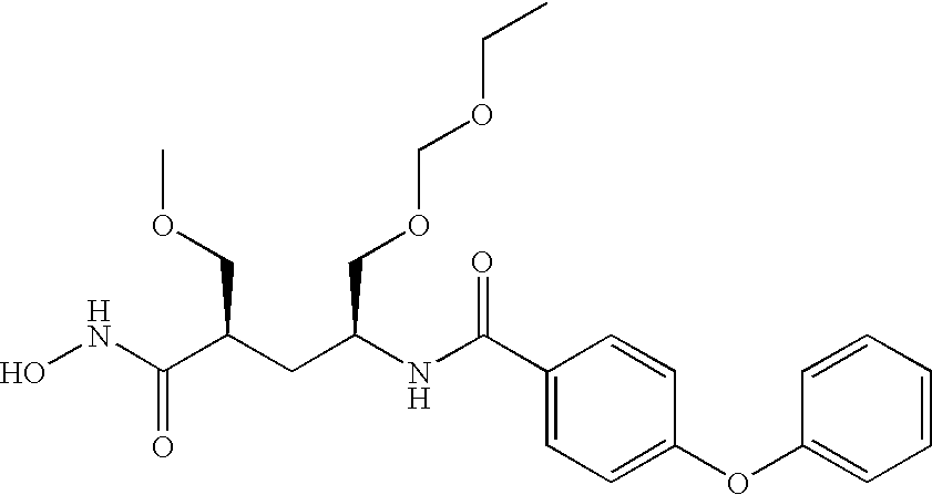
N(C(C(CC(NC(C1=CC=C(OC2=CC=CC=C2)C=C1)=O)COCOCC)COC)=O)O
